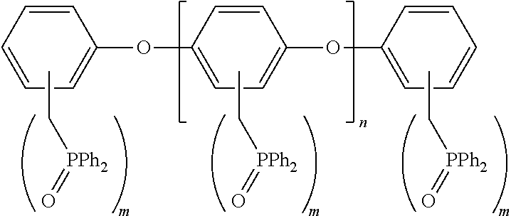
C1=CC=C(OC2=CC=C(OC3=CC=CC=C3)C=C2)C=C1.CC[PPh2]=O.CC[PPh2]=O.CC[PPh2]=O
